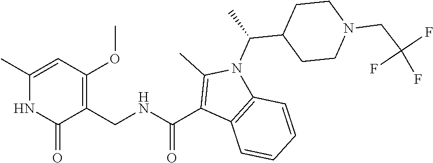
C(=O)(NCC1=C(OC)C=C(C)NC1=O)C1=C(C)N(C(C)C2CCN(CC(F)(F)F)CC2)C2=C1C=CC=C2
